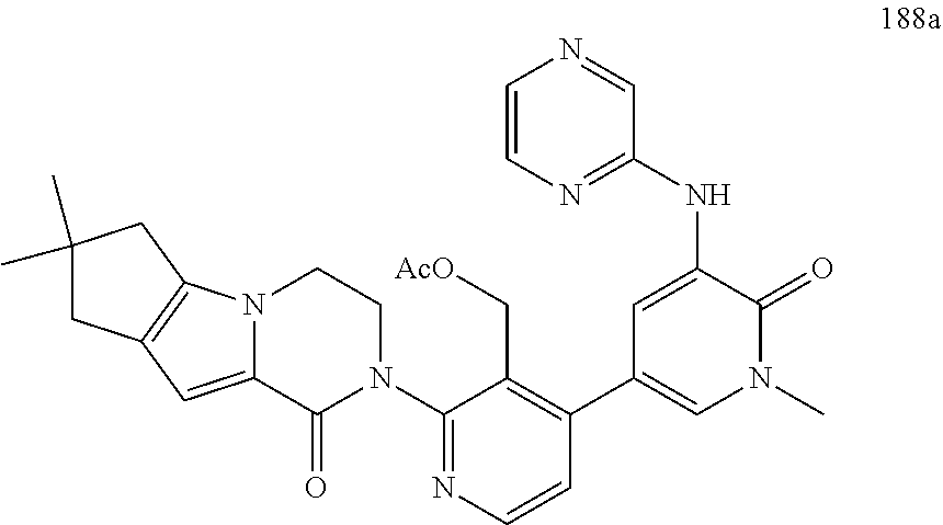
N(C1=CC(C2=C(C[AcO])C(N3CCN4C(=CC5=C4CC(C)(C)C5)C3=O)=NC=C2)=CN(C)C1=O)C1=NC=CN=C1
